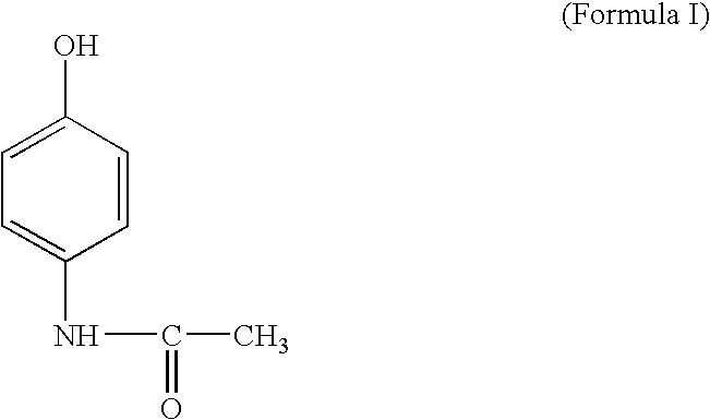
C1=C(O)C=CC(NC(=O)C)=C1
